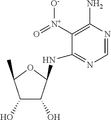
C1=NC(N)=C([N+](=O)[O-])C(NC2C(O)C(O)C(C)O2)=N1
